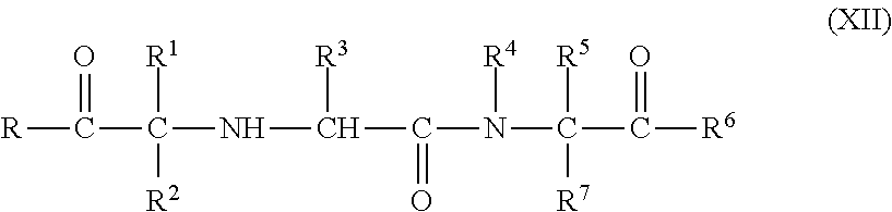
[R]C(=O)C(NC([R3])C(=O)N([R4])C(C(=O)[R6])([R5])[R7])([R1])[R2]
